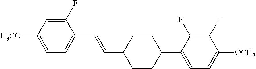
C1(F)=CC([H3CO])=CC=C1C=CC1CCC(C2=CC=C([OCH3])C(F)=C2F)CC1
